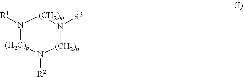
N1([R1])[(H2C)p]N([R2])[(CH2)n]N([R3])[(CH2)m]1
